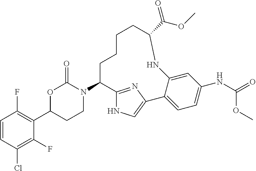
C1=CC(Cl)=C(F)C(C2CCN(C3C4=NC(=CN4)C4=CC=C(NC(=O)OC)C=C4NC(C(=O)OC)CCCC3)C(=O)O2)=C1F
